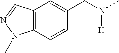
C12=C(C=CC(CN([H])C)=C1)N(C)N=C2
